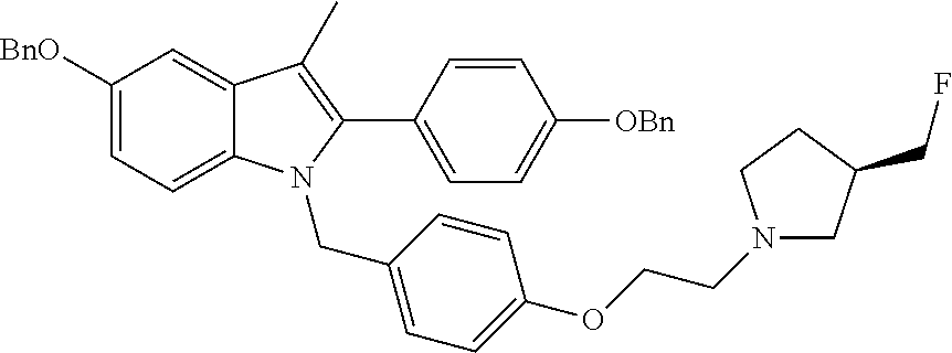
C1([BnO])=CC=C2C(=C1)C(C)=C(C1=CC=C([OBn])C=C1)N2CC1=CC=C(OCCN2CC(CF)CC2)C=C1
